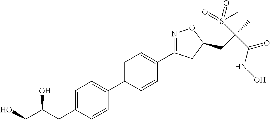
C1=C(C2=CC=C(CC(C(O)C)O)C=C2)C=CC(C2=NOC(CC(C)(S(=O)(C)=O)C(NO)=O)C2)=C1
